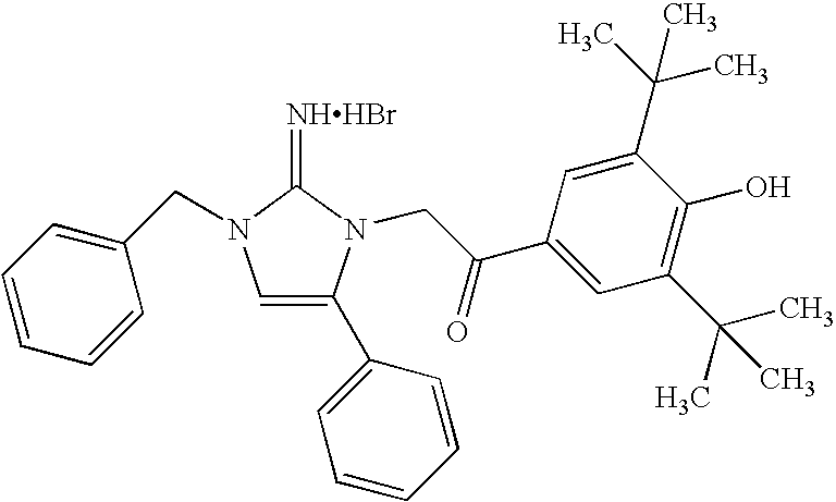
C1(CN2C(=[NHHBr])N(CC(C3=CC(C(C)(C)C)=C(O)C(C(C)(C)C)=C3)=O)C(C3=CC=CC=C3)=C2)=CC=CC=C1
